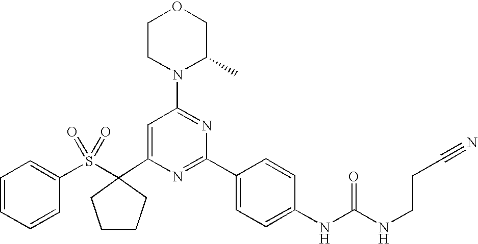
C1(C2(S(C3=CC=CC=C3)(=O)=O)CCCC2)=CC(N2C(C)COCC2)=NC(C2=CC=C(NC(=O)NCCC#N)C=C2)=N1
